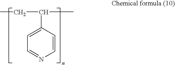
C1=C(C(C)CC)C=CN=C1
